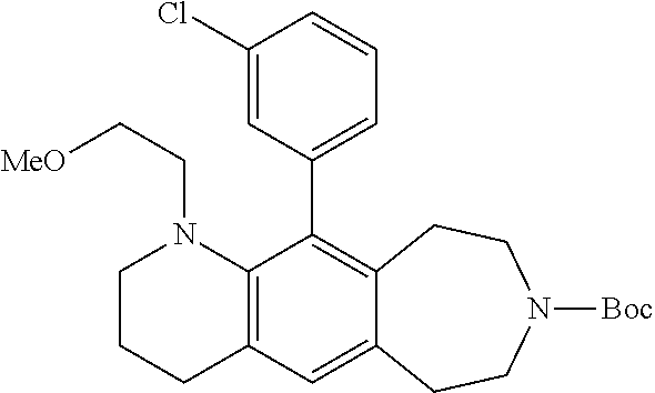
C12=C(C=C3C(=C1C1=CC=CC(Cl)=C1)CCN([Boc])CC3)CCCN2CC[MeO]
